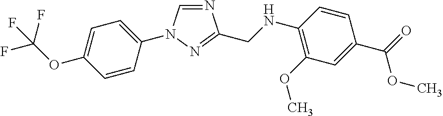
C1=C(OC(F)(F)F)C=CC(N2C=NC(CNC3=C(OC)C=C(C(=O)OC)C=C3)=N2)=C1
